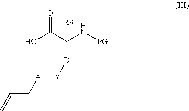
OC(C(N[PG])([R9])[D][Y][A]CC=C)=O
